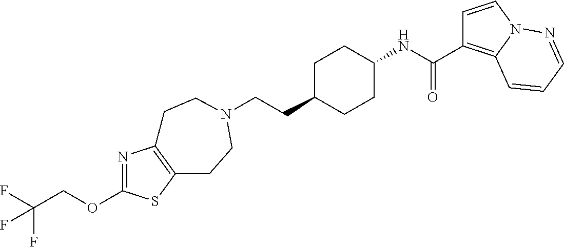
C(CC1CCC(NC(=O)C2=C3N(C=C2)N=CC=C3)CC1)N1CCC2=C(N=C(OCC(F)(F)F)S2)CC1
